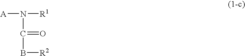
[A]N(C(B[R2])=O)[R1]
